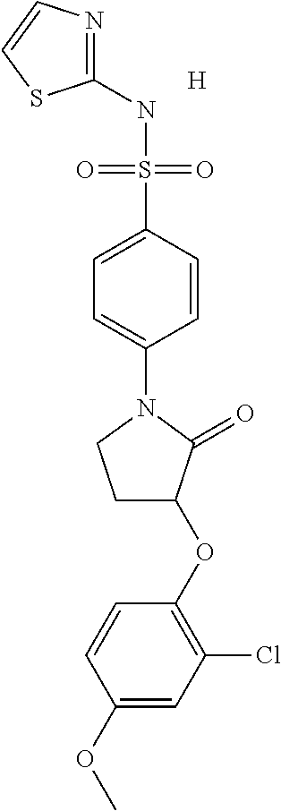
C1(NS(C2=CC=C(N3CCC(OC4=C(Cl)C=C(OC)C=C4)C3=O)C=C2)(=O)=O)=NC=CS1.[H]
